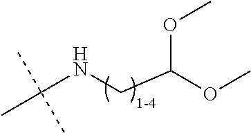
C(NCC(OC)OC)(C)(C)C
